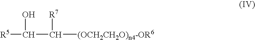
[R5]C(C([(OCH2CH2O)n4-OR6])[R7])O
